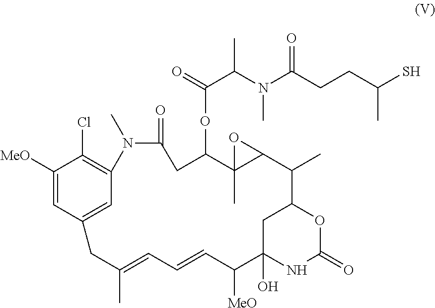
C1([MeO])=CC2=CC(=C1Cl)N(C)C(=O)CC(OC(=O)C(N(C(CCC(S)C)=O)C)C)C1(C)C(C(C)C3CC(O)(C([MeO])C=CC=C(C)C2)NC(=O)O3)O1
